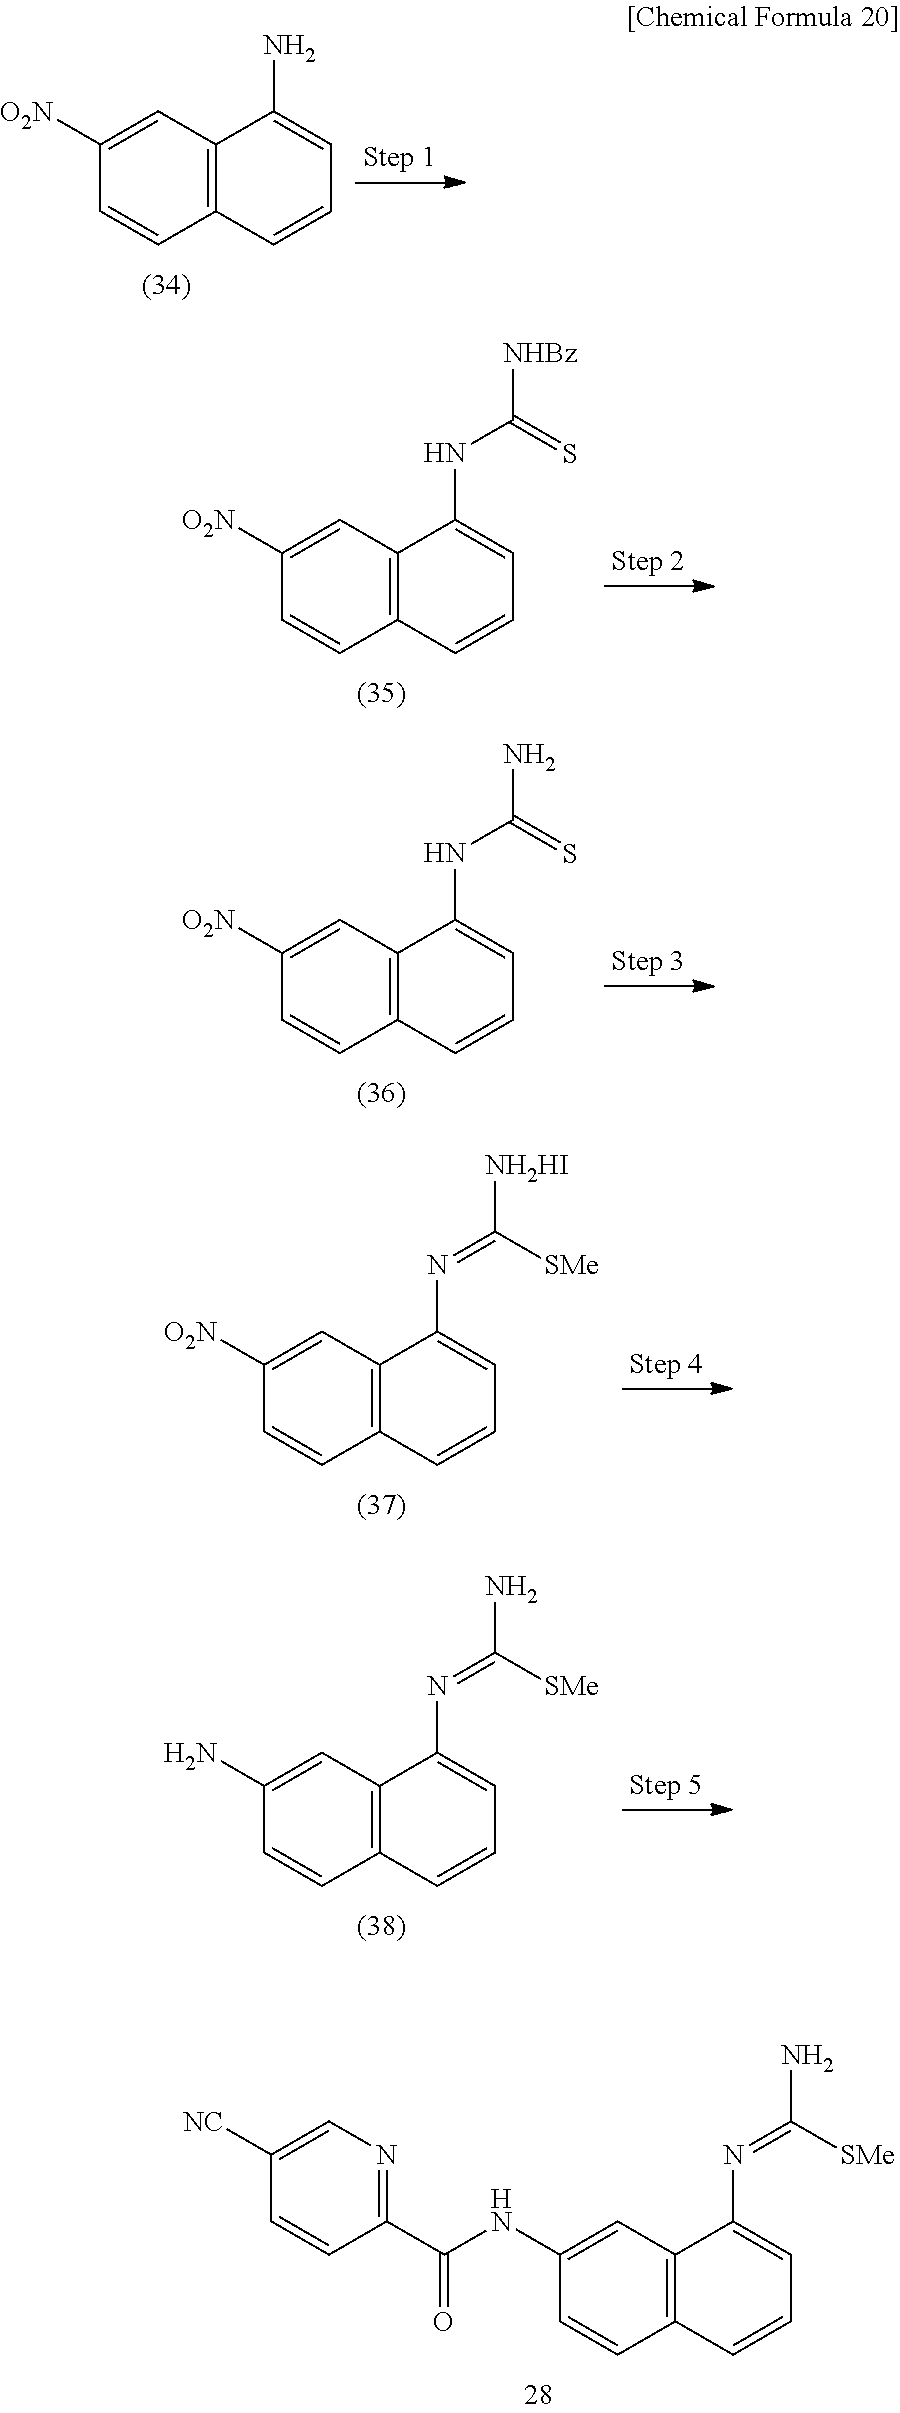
C12=C(C=CC=C1N)C=CC([O2N])=C2.C12=C(C=CC=C1NC([NHBz])=S)C=CC([O2N])=C2.C12=C(C=CC=C1NC(N)=S)C=CC([O2N])=C2.C12=C(C=CC=C1N=C([NH2HI])[SMe])C=CC([O2N])=C2.C12=C(C=CC=C1N=C(N)[SMe])C=CC(N)=C2.C12=C(C=CC=C1N=C(N)[SMe])C=CC(NC(C1=NC=C([NC])C=C1)=O)=C2
